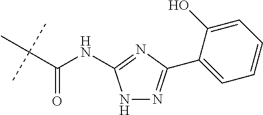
C(C(NC1=NC(C2=CC=CC=C2O)=NN1)=O)(C)(C)C
